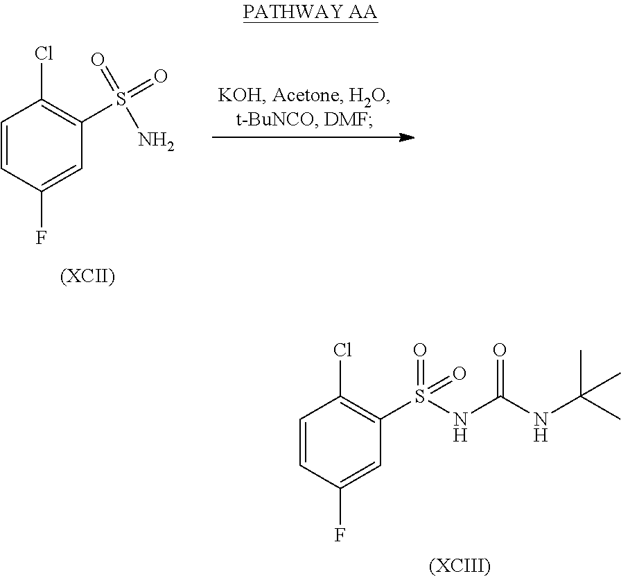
C1=CC(F)=CC(S(=O)(=O)N)=C1Cl.C1=CC(F)=CC(S(NC(NC(C)(C)C)=O)(=O)=O)=C1Cl.[(XCIII)]
